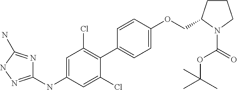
C1=C(OCC2CCCN2C(=O)OC(C)(C)C)C=CC(C2=C(Cl)C=C(NC3=NNC(N)=N3)C=C2Cl)=C1
